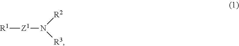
[R1][Z1]N([R2])[R3]
